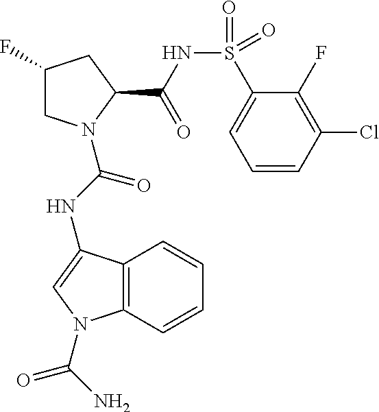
C1(F)CN(C(NC2=CN(C(N)=O)C3=C2C=CC=C3)=O)C(C(NS(C2=CC=CC(Cl)=C2F)(=O)=O)=O)C1
